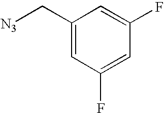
C1(F)=CC(F)=CC(C[N3])=C1
